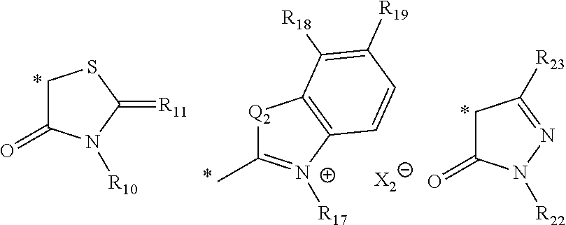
C1C(=O)N([R22])N=C1[R23].C1C(=O)N([R10])C(=[R11])S1.[Q2]1C(C)=[N+]([R17])C2=C1C([R18])=C([R19])C=C2.[X2]
